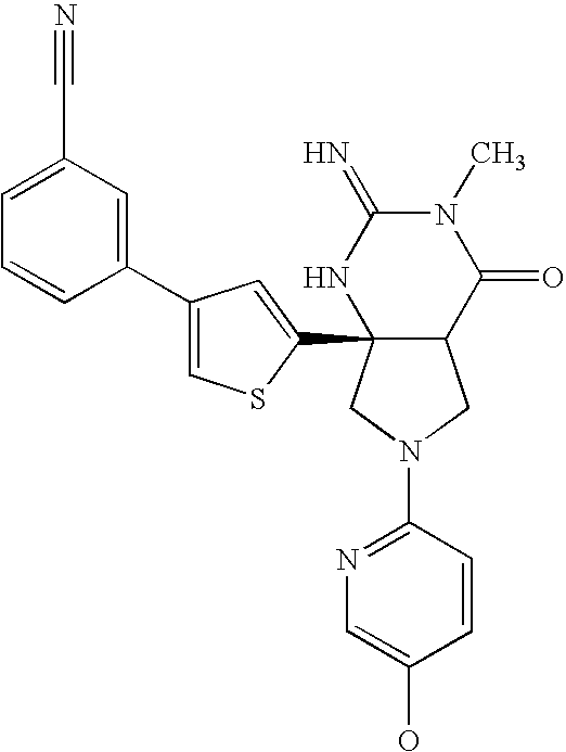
C1(N2CC3C(C4=CC(C5=CC(C#N)=CC=C5)=CS4)(C2)NC(=N)N(C)C3=O)=NC=C(O)C=C1
